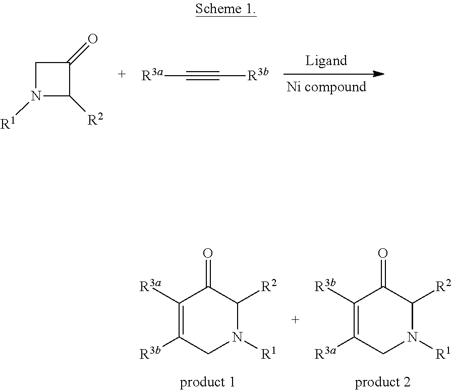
C1N([R1])C([R2])C1=O.[R3a]C#C[R3b].C1([R3a])=C([R3b])CN([R1])C([R2])C1=O.C1([R3b])=C([R3a])CN([R1])C([R2])C1=O
